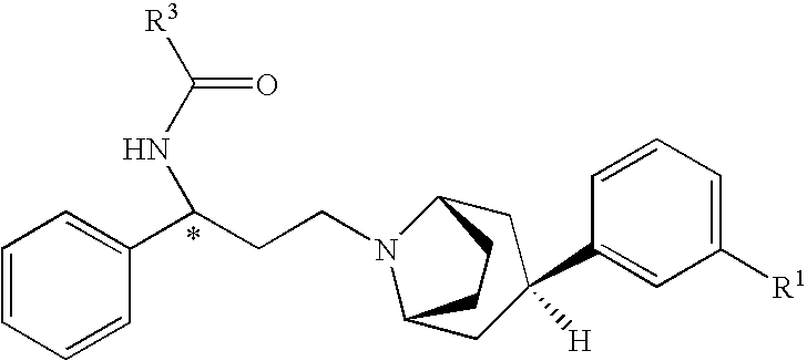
C(CN1C2CC(C3=CC([R1])=CC=C3)([H])CC1CC2)C(C1=CC=CC=C1)NC([R3])=O
